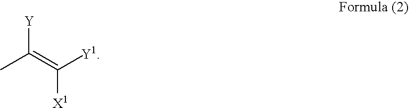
CC(=C([Y1])[X1])[Y]
